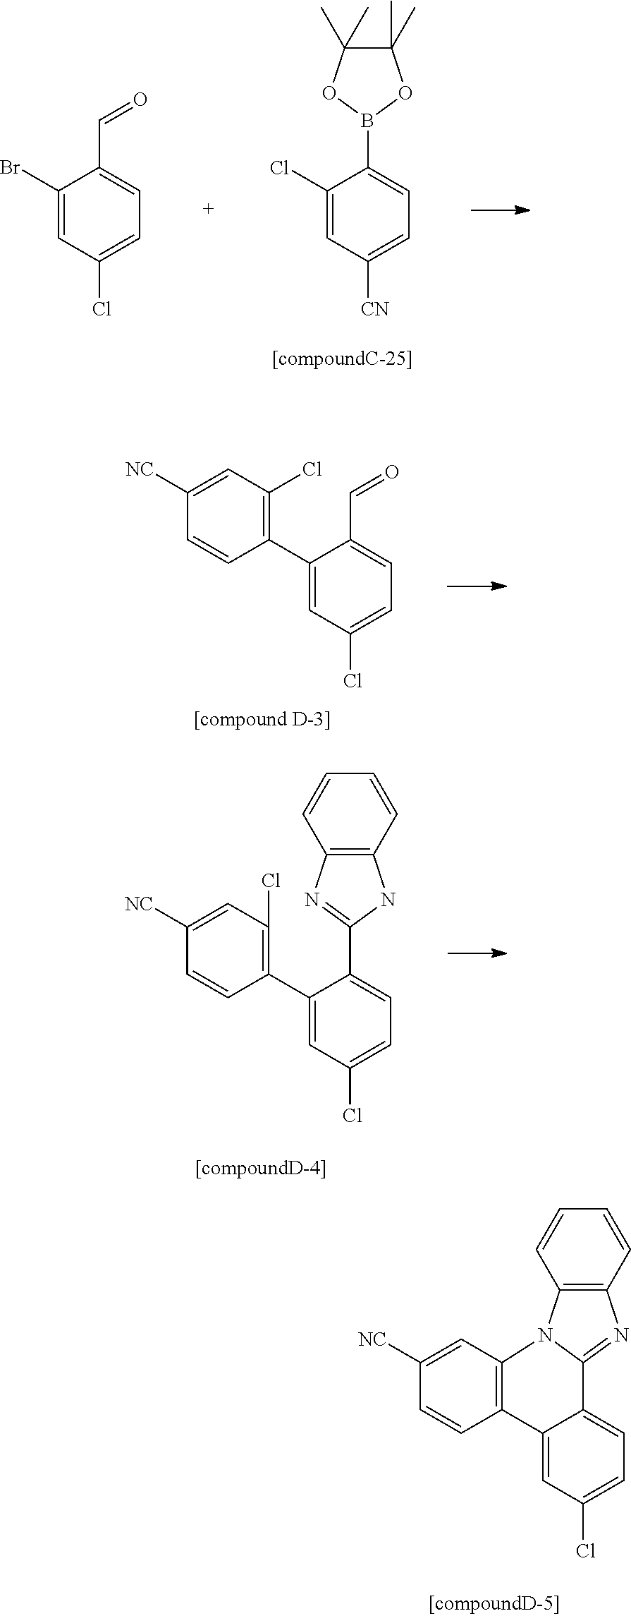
C1(Cl)=CC([CN])=CC=C1B1OC(C)(C)C(C)(C)O1.C1(Br)=CC(Cl)=CC=C1C=O.C1(C2=CC(Cl)=CC=C2C=O)=C(Cl)C=C([NC])C=C1.C1(C2=CC(Cl)=CC=C2C2=NC3=C(N2)C=CC=C3)=C(Cl)C=C([NC])C=C1.C12=C(C=C([NC])C=C1)N1C(=NC3=C1C=CC=C3)C1=CC=C(Cl)C=C21
